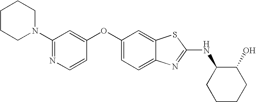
N1=C(N2CCCCC2)C=C(OC2=CC=C3C(=C2)SC(NC2CCCCC2O)=N3)C=C1
